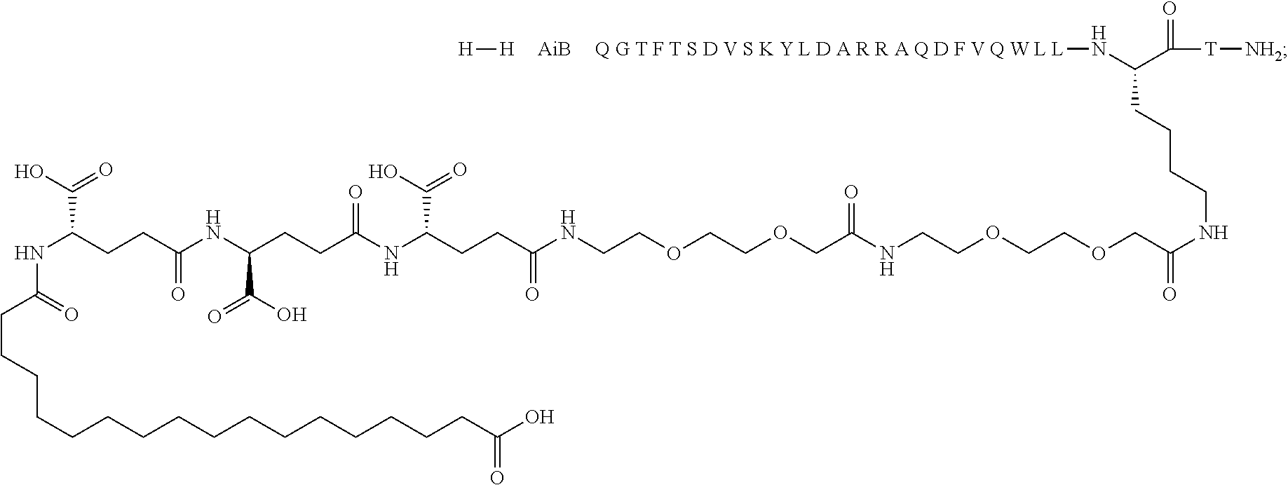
N(C(CCC(NC(CCC(NC(CCC(NCCOCCOCC(NCCOCCOCC(NCCCCC(N[Q G T F T S D V S K Y L D A R R A Q D F V Q W L L])C([T][NH2])=O)=O)=O)=O)C(O)=O)=O)C(O)=O)=O)C(O)=O)C(CCCCCCCCCCCCCCCCC(O)=O)=O.[H][H].[AiB]
